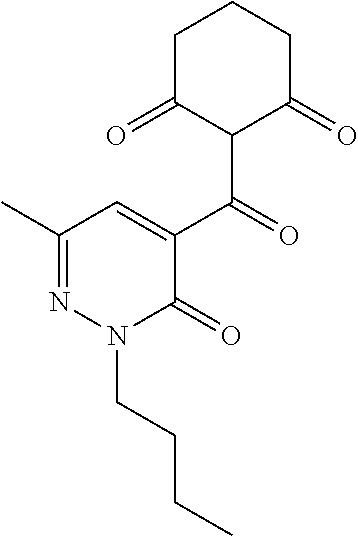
C1C(=O)C(C(C2=CC(C)=NN(CCCC)C2=O)=O)C(=O)CC1
